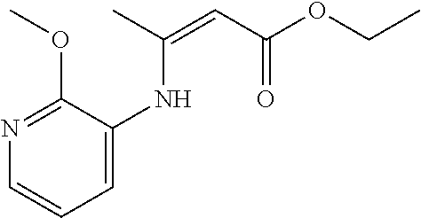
C1=C(NC(=CC(OCC)=O)C)C(OC)=NC=C1
